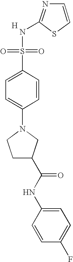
C1(NS(=O)(=O)C2=CC=C(N3CCC(C(NC4=CC=C(F)C=C4)=O)C3)C=C2)=NC=CS1.[H]
